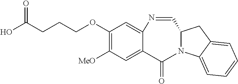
C12=CC(OCCCC(O)=O)=C([MeO])C=C1C(=O)N1C(C=N2)CC2=CC=CC=C12
